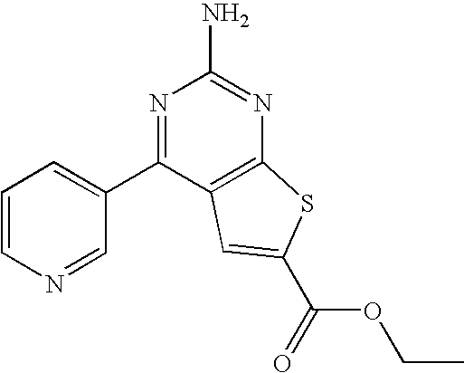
C1=CN=CC(C2=NC(N)=NC3=C2C=C(C(=O)OCC)S3)=C1
